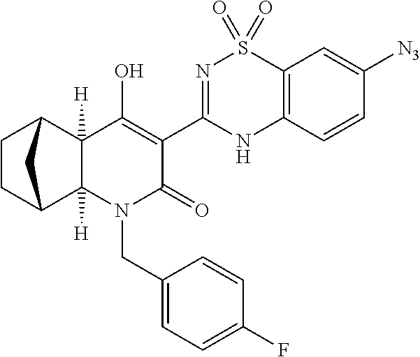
N1=C(C2=C(O)C3([H])C([H])(N(CC4=CC=C(F)C=C4)C2=O)C2CCC3C2)NC2=C(S1(=O)=O)C=C([N3])C=C2
